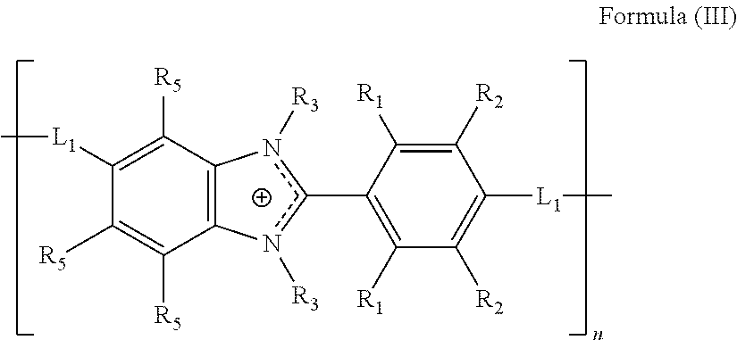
C1([L1]C)=C([R5])C2=C(C([R5])=C1[R5])n([R3])c(C1=C([R1])C([R2])=C([L1]C)C([R2])=C1[R1])n2[R3]
